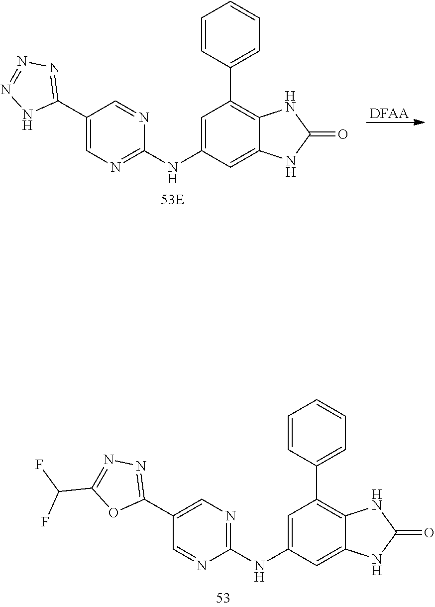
C1=C(NC2=NC=C(C3=NN=NN3)C=N2)C=C2C(=C1C1=CC=CC=C1)NC(=O)N2.[DFAA].C1=C(NC2=NC=C(C3=NN=C(C(F)F)O3)C=N2)C=C2C(=C1C1=CC=CC=C1)NC(=O)N2
